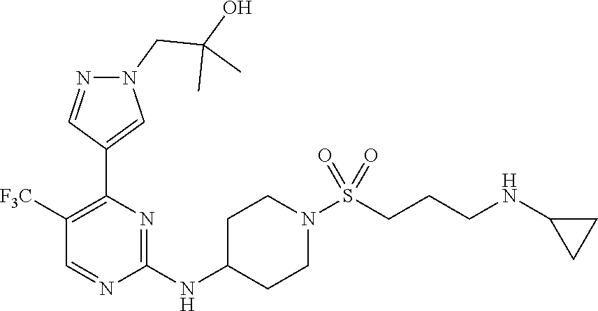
C1(NC2CCN(S(CCCNC3CC3)(=O)=O)CC2)=NC(C2=CN(CC(O)(C)C)N=C2)=C([F3C])C=N1
